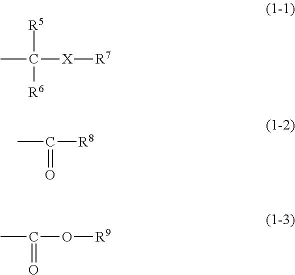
[R5]C([R6])(C)[X][R7].CC([R8])=O.CC(O[R9])=O
